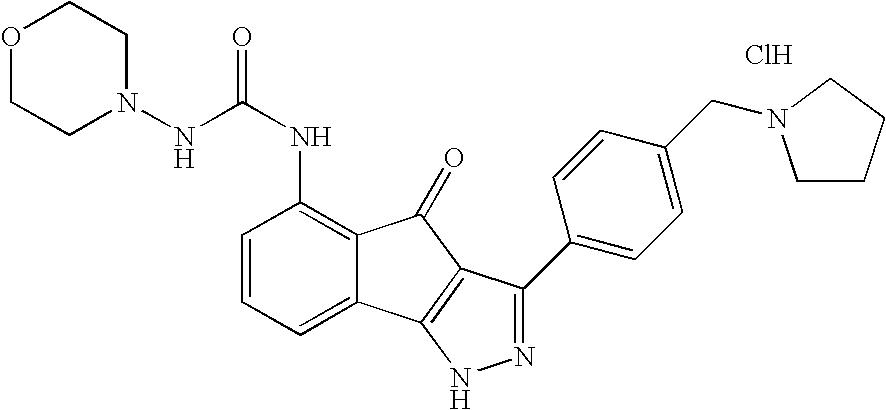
Cl.N(C(NC1=C2C(=CC=C1)C1=C(C2=O)C(C2=CC=C(CN3CCCC3)C=C2)=NN1)=O)N1CCOCC1
